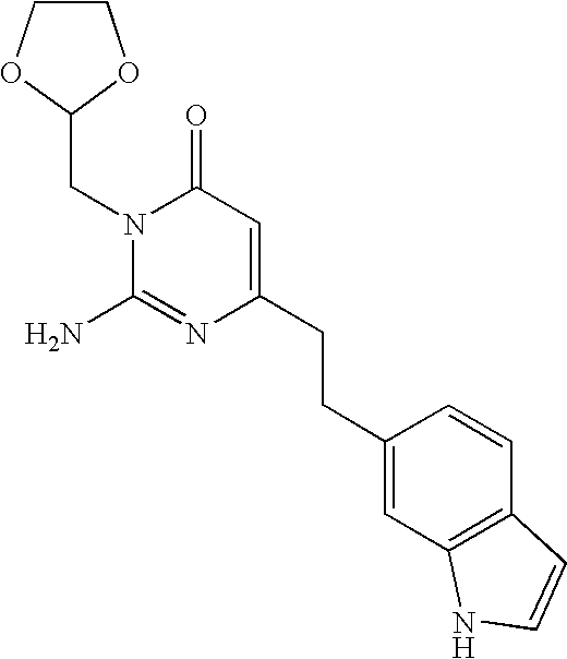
C1COC(CN2C(N)=NC(CCC3=CC4=C(C=C3)C=CN4)=CC2=O)O1
